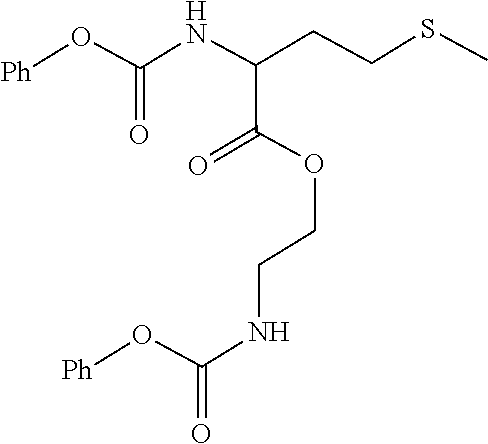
O=C(C(NC(O[Ph])=O)CCSC)OCCNC(O[Ph])=O
